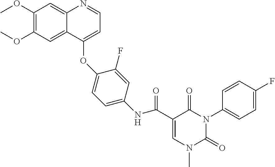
C1=C(C(NC2=CC=C(OC3=CC=NC4=CC(OC)=C(OC)C=C43)C(F)=C2)=O)C(=O)N(C2=CC=C(F)C=C2)C(=O)N1C
